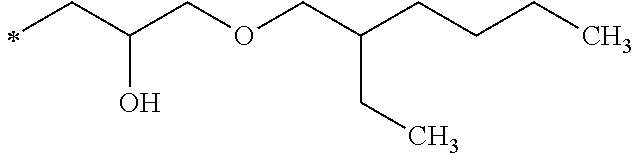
C(C(COCC(CCCC)CC)O)C
